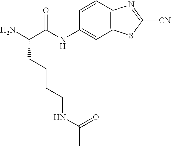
C1=CC2=C(C=C1NC(C(N)CCCCNC(=O)C)=O)SC([CN])=N2
